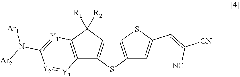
C12=C(SC3=C1SC(C=C([NC])[CN])=C3)C1=C(C2([R2])[R1])[Y1]=C(N([Ar2])[Ar1])[Y2]=[Y3]1
